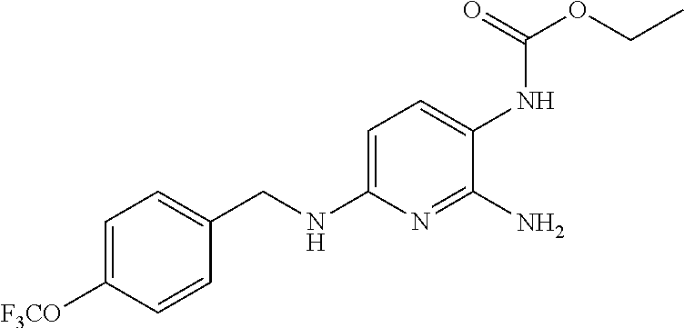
C1=C([F3CO])C=CC(CNC2=CC=C(NC(OCC)=O)C(N)=N2)=C1
